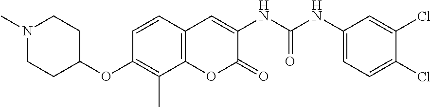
N1(C)CCC(OC2=C(C)C3=C(C=C2)C=C(NC(NC2=CC=C(Cl)C(Cl)=C2)=O)C(=O)O3)CC1
